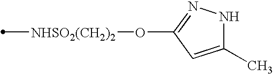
[NHSO2(CH2)2](C)OC1=NNC(C)=C1
